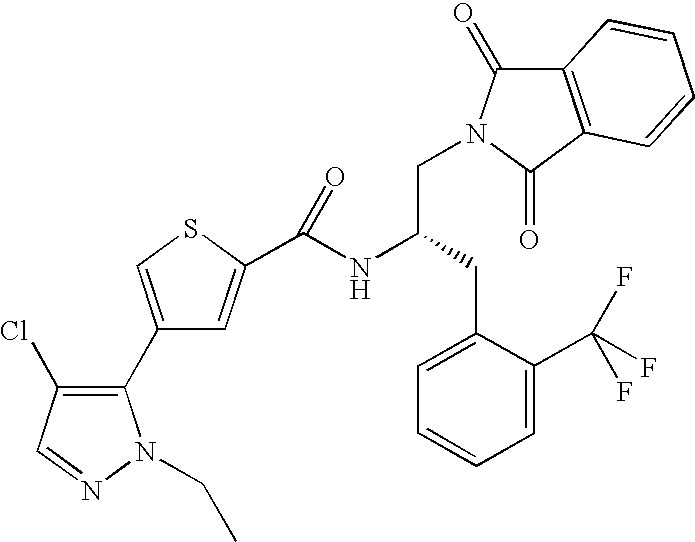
C1(C2=C(Cl)C=NN2CC)=CSC(C(NC(CC2=CC=CC=C2C(F)(F)F)CN2C(=O)C3=C(C2=O)C=CC=C3)=O)=C1
